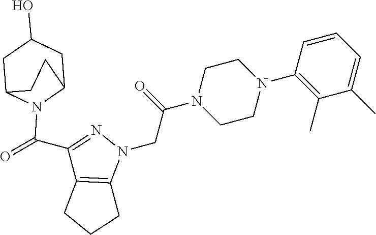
N1(CC(N2CCN(C3=C(C)C(C)=CC=C3)CC2)=O)N=C(C(=O)N2C3CC(O)CC2CC3)C2=C1CCC2
